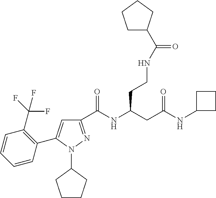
C1(C(NC(CC(NC2CCC2)=O)CCNC(C2CCCC2)=O)=O)=NN(C2CCCC2)C(C2=C(C(F)(F)F)C=CC=C2)=C1
